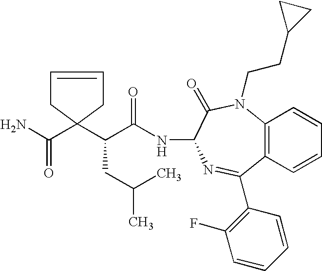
NC(=O)C1(C(C(=O)NC2C(=O)N(CCC3CC3)C3=C(C(C4=C(F)C=CC=C4)=N2)C=CC=C3)CC(C)C)CC=CC1
